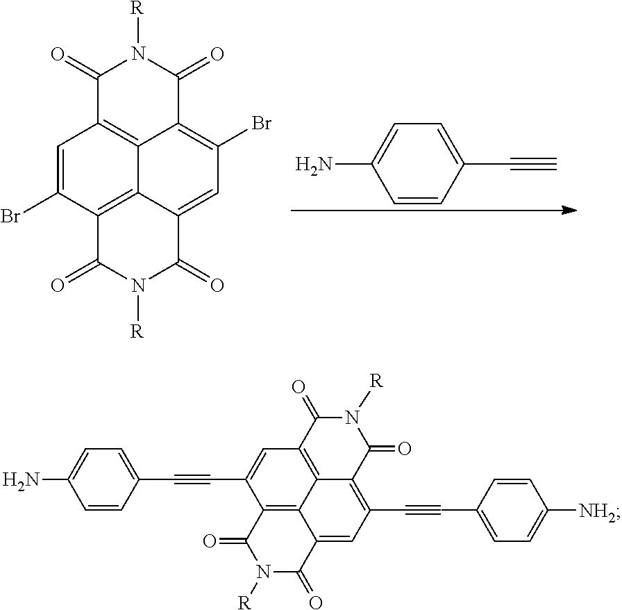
C1=CC(C#C)=CC=C1N.C1(=O)C2=C3C(=C(Br)C=C4C3=C(C(Br)=C2)C(=O)N([R])C4=O)C(=O)N1[R].C1=CC(C#CC2=CC3=C4C5=C2C(=O)N([R])C(=O)C5=CC(C#CC2=CC=C([NH2])C=C2)=C4C(=O)N([R])C3=O)=CC=C1N
